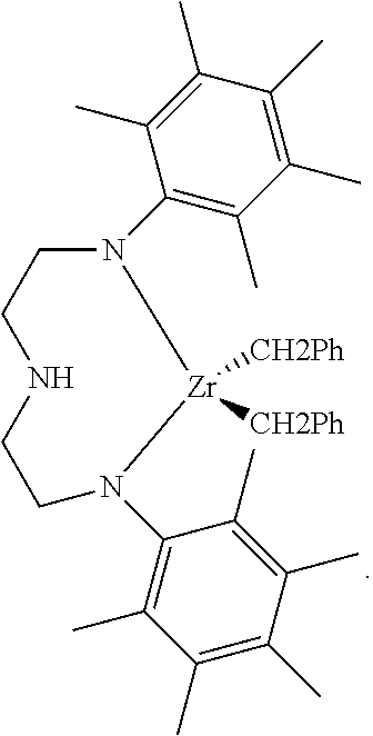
C1(C)=C(C)C(C)=C(C)C(C)=C1N1CCNCCN(C2=C(C)C(C)=C(C)C(C)=C2C)[Zr]1([CH2Ph])[CH2Ph]
